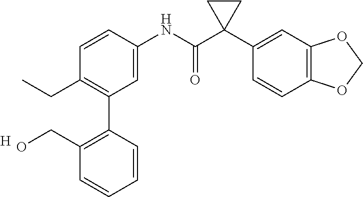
C1=C(NC(C2(C3=CC4=C(C=C3)OCO4)CC2)=O)C=CC(CC)=C1C1=C(CO)C=CC=C1.[H]
